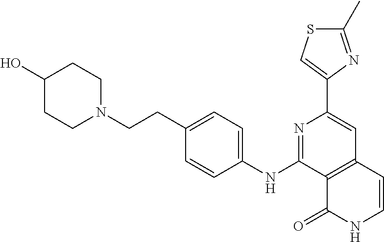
C12=C(C=CNC1=O)C=C(C1=CSC(C)=N1)N=C2NC1=CC=C(CCN2CCC(O)CC2)C=C1
